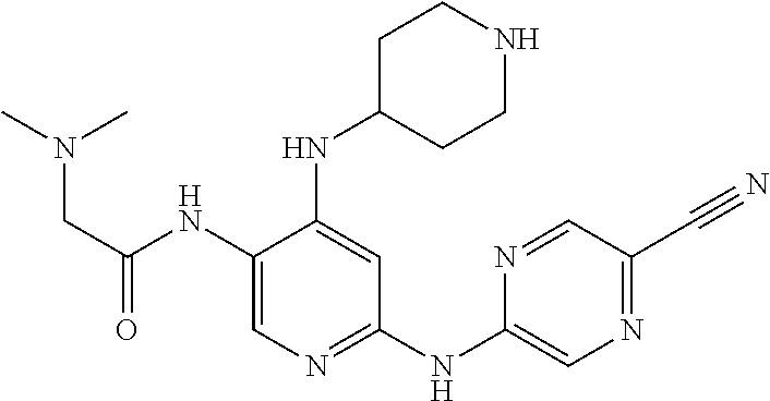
C1C(NC2=CC(NC3=CN=C(C#N)C=N3)=NC=C2NC(CN(C)C)=O)CCNC1
